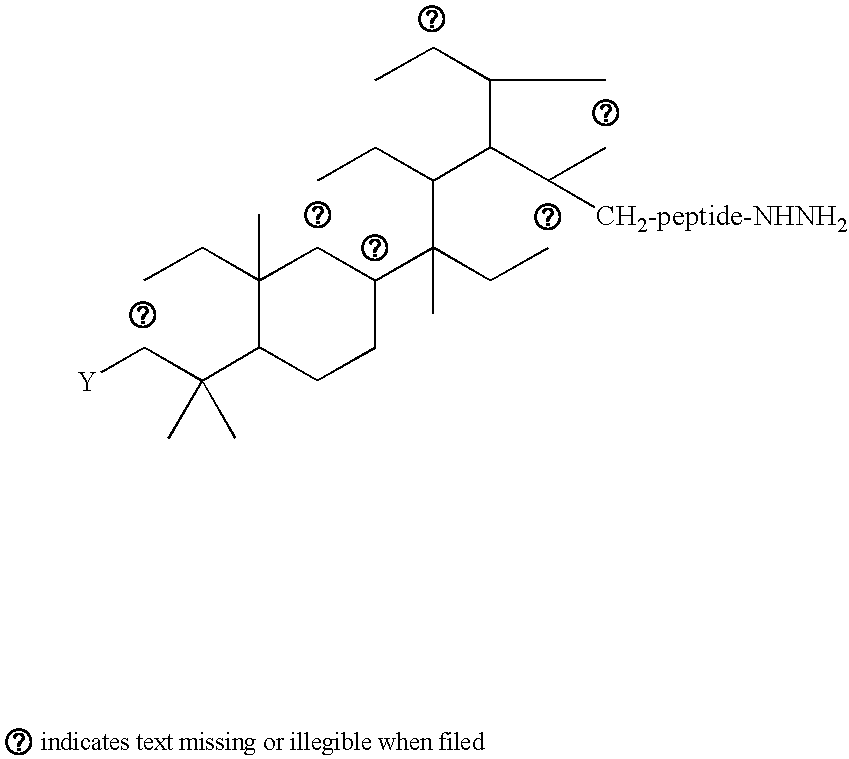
CCC1(C)C(C(C[Y])(C)C)CCC(C(C(CC)C(C([CH2-peptide-NHNH2])C)C(C)CC)(CC)C)C1
